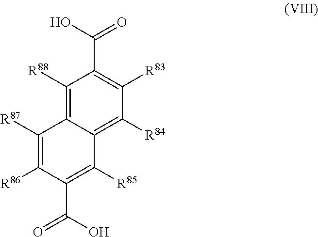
C1([R88])=C2C(=C([R84])C([R83])=C1C(O)=O)C([R85])=C(C(O)=O)C([R86])=C2[R87]
